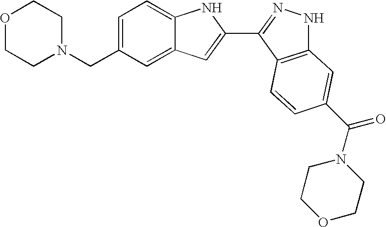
C1=C(CN2CCOCC2)C=C2C(=C1)NC(C1=NNC3=C1C=CC(C(N1CCOCC1)=O)=C3)=C2
